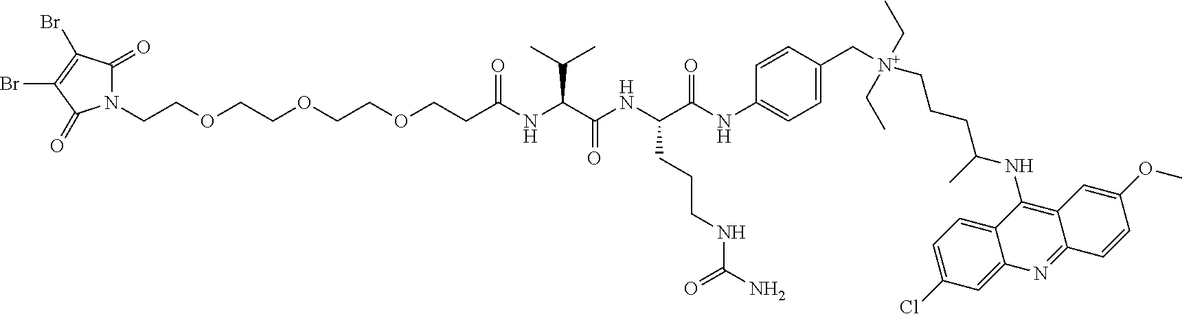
N1(CCOCCOCCOCCC(NC(C(NC(C(NC2=CC=C(C[N+](CCCC(NC3=C4C(=NC5=CC(Cl)=CC=C35)C=CC(OC)=C4)C)(CC)CC)C=C2)=O)CCCNC(N)=O)=O)C(C)C)=O)C(=O)C(Br)=C(Br)C1=O
